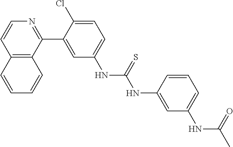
C12=C(C(C3=CC(NC(=S)NC4=CC(NC(C)=O)=CC=C4)=CC=C3Cl)=NC=C1)C=CC=C2
